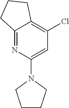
C12=NC(N3CCCC3)=CC(Cl)=C1CCC2
